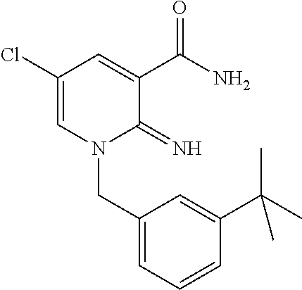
C1(Cl)=CN(CC2=CC=CC(C(C)(C)C)=C2)C(=N)C(C(N)=O)=C1
